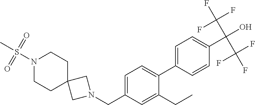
N1(CC2=CC=C(C3=CC=C(C(O)(C(F)(F)F)C(F)(F)F)C=C3)C(CC)=C2)CC2(C1)CCN(S(C)(=O)=O)CC2
